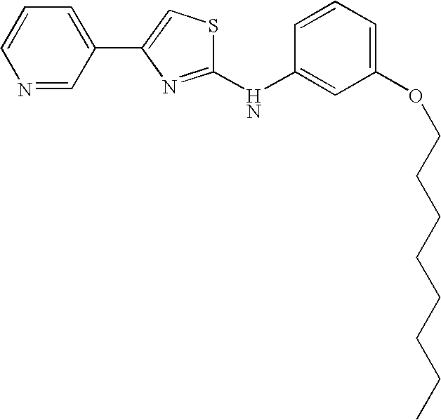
C1(NC2=CC(OCCCCCCCC)=CC=C2)=NC(C2=CC=CN=C2)=CS1
